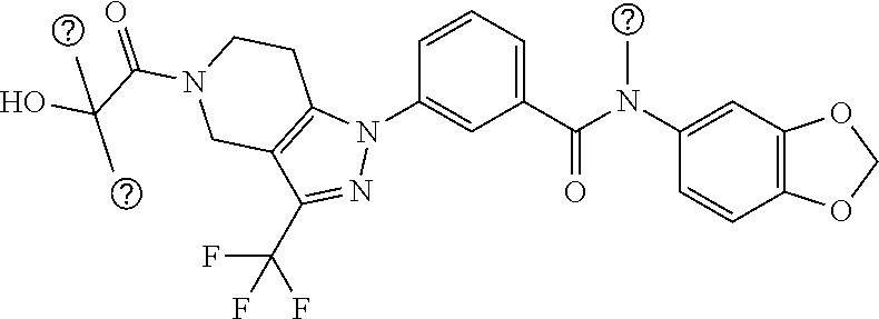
C1(N(C(C2=CC=CC(N3C4=C(C(C(F)(F)F)=N3)CN(C(C(O)(C)C)=O)CC4)=C2)=O)C)=CC2=C(C=C1)OCO2
